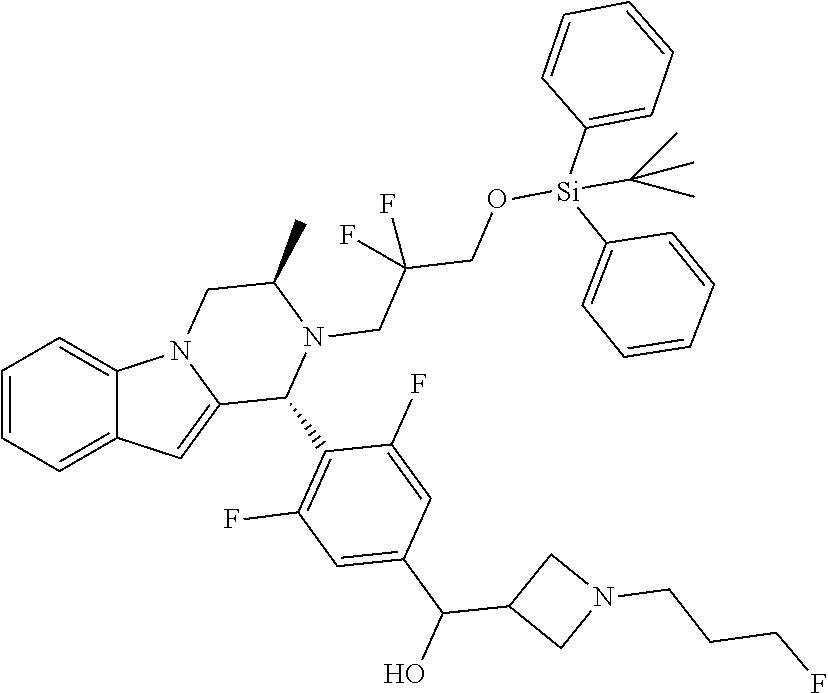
C1=CC=C2C(=C1)N1C(=C2)C(C2=C(F)C=C(C(O)C3CN(CCCF)C3)C=C2F)N(CC(CO[Si](C2=CC=CC=C2)(C2=CC=CC=C2)C(C)(C)C)(F)F)C(C)C1
